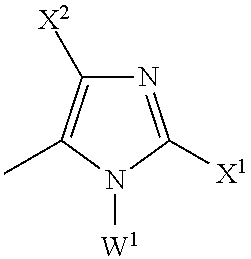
N1=C([X1])N([W1])C(C)=C1[X2]
